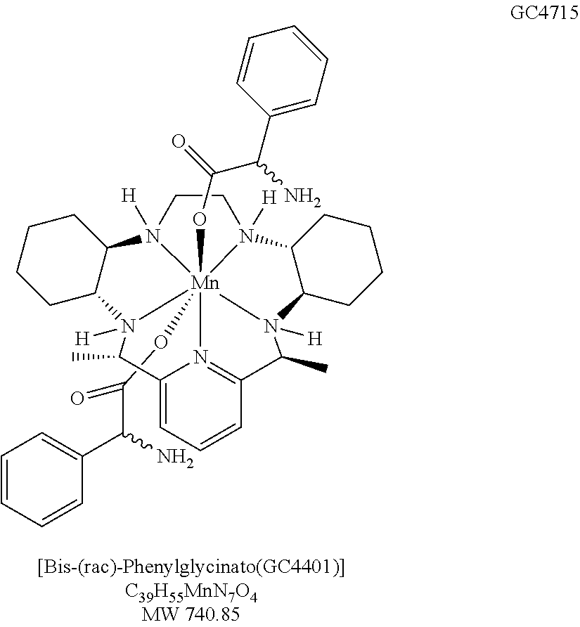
C1=CC(C(C(=O)O[Mn]2345(OC(C(N)C6=CC=CC=C6)=O)N6([H])CCN2([H])C2CCCCC2N3([H])C(C)C2=CC=CC(=N42)C(C)N5([H])C2C6CCCC2)N)=CC=C1
